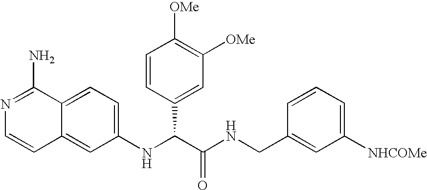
C12=CC(NC(C3=CC([OMe])=C([OMe])C=C3)C(=O)NCC3=CC([NHCOMe])=CC=C3)=CC=C1C(N)=NC=C2
